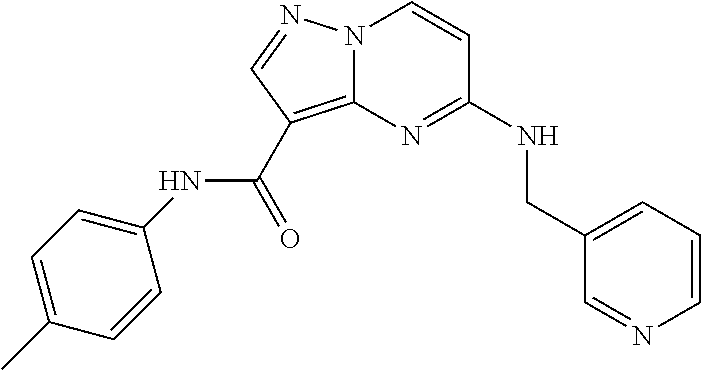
C1=CN=CC(CNC2=NC3=C(C(NC4=CC=C(C)C=C4)=O)C=NN3C=C2)=C1
